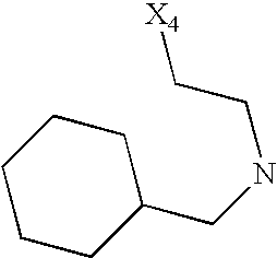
[X4]CCNCC1CCCCC1
